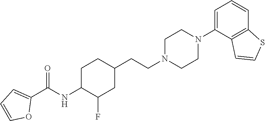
C(NC1C(F)CC(CCN2CCN(C3=CC=CC4=C3C=CS4)CC2)CC1)(C1=CC=CO1)=O
